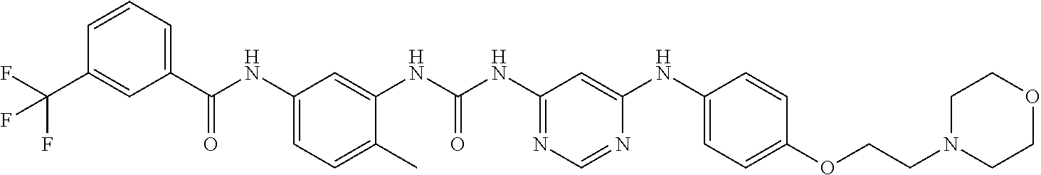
C1(C(NC2=CC=C(C)C(NC(NC3=NC=NC(NC4=CC=C(OCCN5CCOCC5)C=C4)=C3)=O)=C2)=O)=CC=CC(C(F)(F)F)=C1
